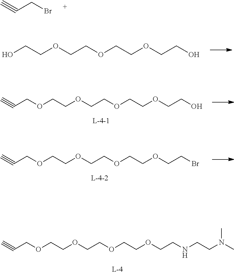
C#CCOCCOCCOCCOCCNCCN(C)C.C#CCBr.OCCOCCOCCOCCO.C#CCOCCOCCOCCOCCO.C#CCOCCOCCOCCOCCBr
